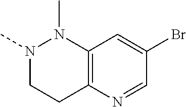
N1(C)CCC2=C(N1C)C=C(Br)C=N2
